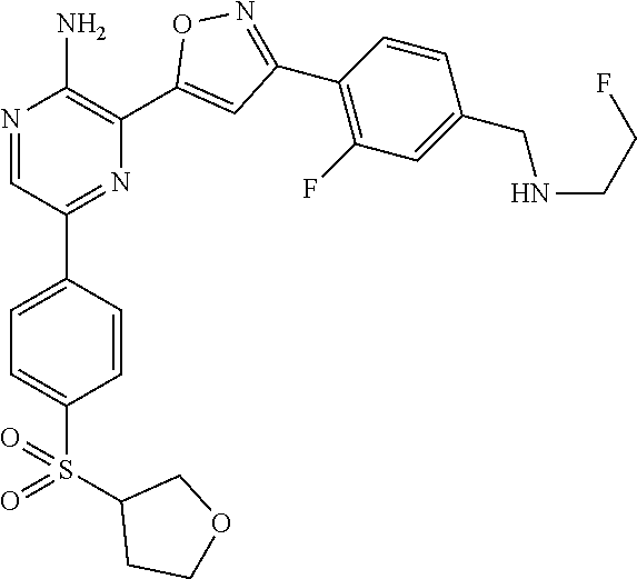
N1=CC(C2=CC=C(S(=O)(C3CCOC3)=O)C=C2)=NC(C2=CC(C3=C(F)C=C(CNCCF)C=C3)=NO2)=C1N
